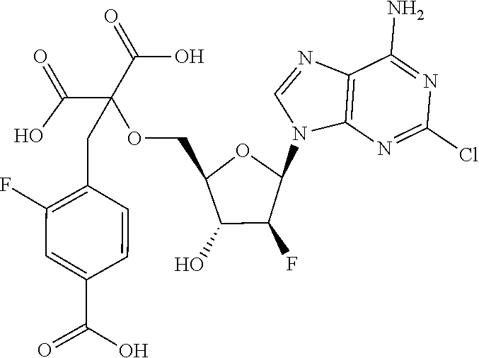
C12=C(N=C(Cl)N=C1N)N(C1OC(COC(C(=O)O)(C(=O)O)CC3=C(F)C=C(C(O)=O)C=C3)C(O)C1F)C=N2
